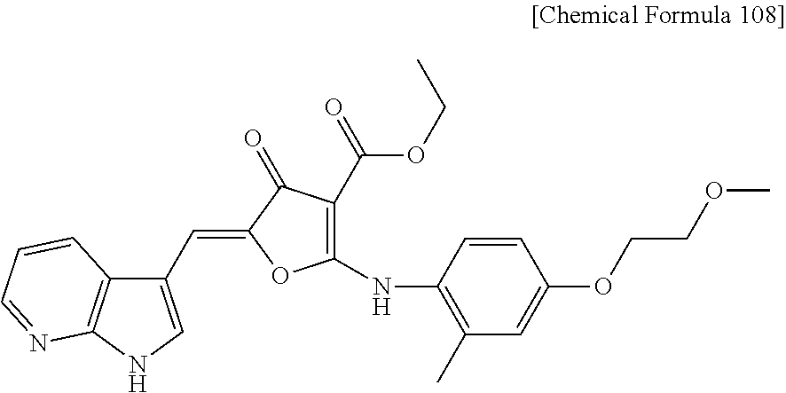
C1(C=C2C(=O)C(C(OCC)=O)=C(NC3=C(C)C=C(OCCOC)C=C3)O2)=CNC2=C1C=CC=N2
